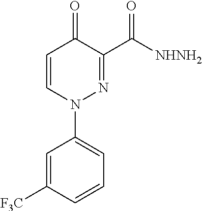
C1=CN(C2=CC=CC([F3C])=C2)N=C(C([NHNH2])=O)C1=O
